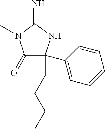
C1(=O)C(C2=CC=CC=C2)(CCCC)NC(=N)N1C
